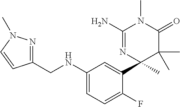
C1(CNC2=CC=C(F)C(C3(C)C(C)(C)C(=O)N(C)C(N)=N3)=C2)=NN(C)C=C1
